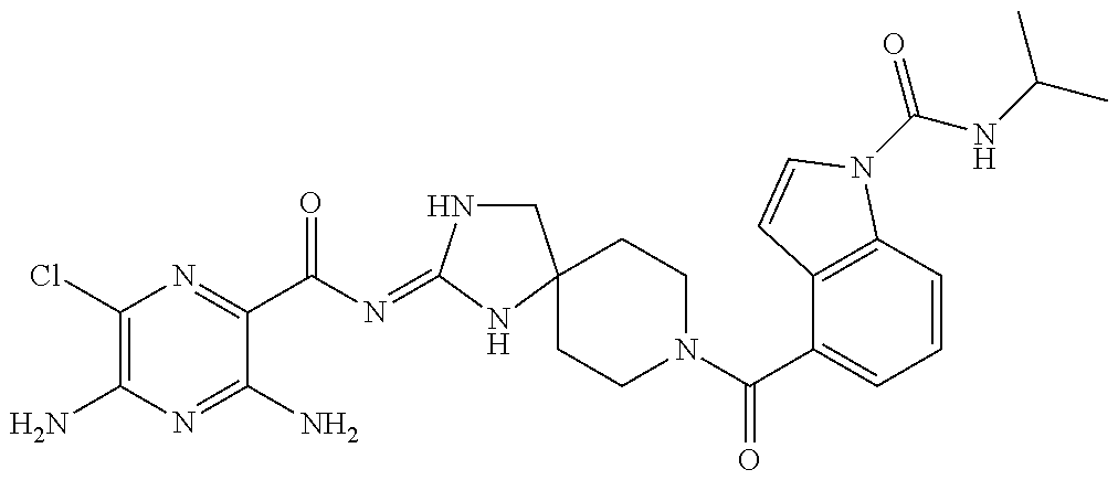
C1(Cl)=C(N)N=C(N)C(C(=O)N=C2NCC3(N2)CCN(C(=O)C2=CC=CC4=C2C=CN4C(=O)NC(C)C)CC3)=N1
